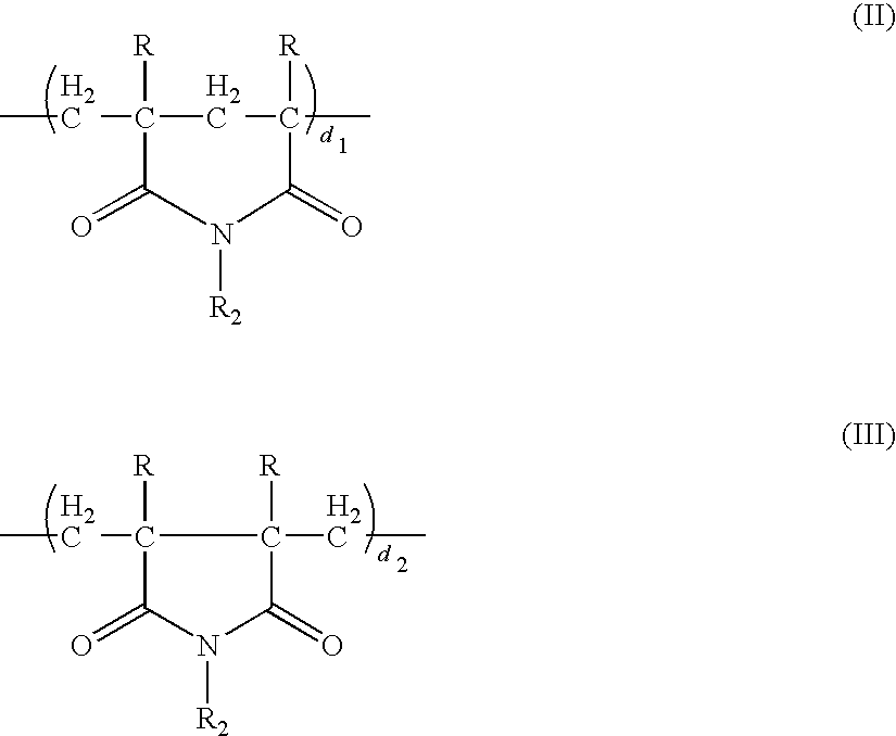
CCC1([R])C(=O)N([R2])C(=O)C([R])(C)C1.CCC1([R])C([R])(CC)C(=O)N([R2])C1=O
